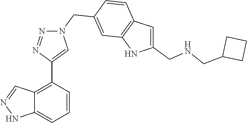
C1=C(CNCC2CCC2)NC2=C1C=CC(CN1N=NC(C3=C4C(=CC=C3)NN=C4)=C1)=C2
